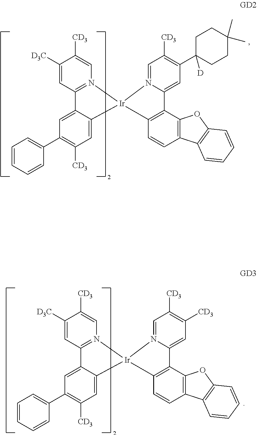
C1([D3C])=CC2=N(C=C1[CD3])[Ir]1(C3=CC([CD3])=C(C4=CC=CC=C4)C=C23)N2=CC([CD3])=C(C3([D])CCC(C)(C)CC3)C=C2C2=C1C=CC1=C2OC2=C1C=CC=C2.C1([D3C])=CC2=N(C=C1[CD3])[Ir]1(C3=CC([CD3])=C(C4=CC=CC=C4)C=C23)N2=CC([CD3])=C([CD3])C=C2C2=C1C=CC1=C2OC2=C1C=CC=C2
